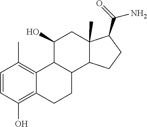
C1=CC(O)=C2C(=C1C)C1C(CC2)C2C(C)(CC1O)C(C(=O)N)CC2
